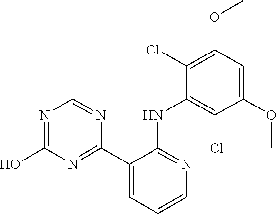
N1=C(O)N=C(C2=CC=CN=C2NC2=C(Cl)C(OC)=CC(OC)=C2Cl)N=C1
